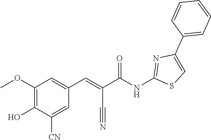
C1(C2=CSC(NC(C(=CC3=CC(OC)=C(O)C([CN])=C3)C#N)=O)=N2)=CC=CC=C1
